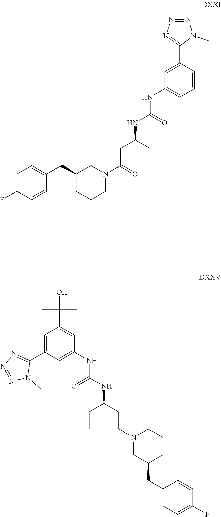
C1=C(C2=NN=NN2C)C=C(NC(NC(CCN2CC(CC3=CC=C(F)C=C3)CCC2)CC)=O)C=C1C(O)(C)C.C1=C(C2=NN=NN2C)C=CC=C1NC(=O)NC(CC(N1CC(CC2=CC=C(F)C=C2)CCC1)=O)C
